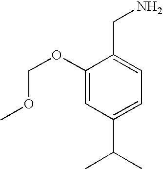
C1(OCOC)=CC(C(C)C)=CC=C1CN
